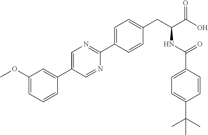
C1=C(OC)C=C(C2=CN=C(C3=CC=C(CC(NC(=O)C4=CC=C(C(C)(C)C)C=C4)C(O)=O)C=C3)N=C2)C=C1
